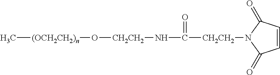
[(OCH2CH2)n](C)O[CH2CH2]NC([CH2CH2]N1C(=O)C=CC1=O)=O
